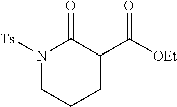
N1([Ts])CCCC(C([OEt])=O)C1=O
